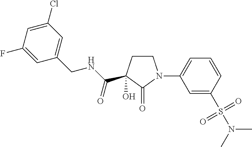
C1CC(C(NCC2=CC(Cl)=CC(F)=C2)=O)(O)C(=O)N1C1=CC=CC(S(N(C)C)(=O)=O)=C1
